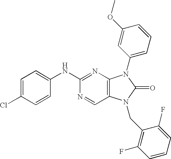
C1=C(NC2=NC3=C(C=N2)N(CC2=C(F)C=CC=C2F)C(=O)N3C2=CC=CC(OC)=C2)C=CC(Cl)=C1
